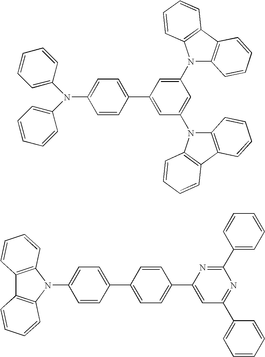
C1=C(C2=CC(N3C4=C(C5=C3C=CC=C5)C=CC=C4)=CC(N3C4=C(C5=C3C=CC=C5)C=CC=C4)=C2)C=CC(N(C2=CC=CC=C2)C2=CC=CC=C2)=C1.C1=C(C2=CC=C(C3=CC(C4=CC=CC=C4)=NC(C4=CC=CC=C4)=N3)C=C2)C=CC(N2C3=C(C4=C2C=CC=C4)C=CC=C3)=C1
